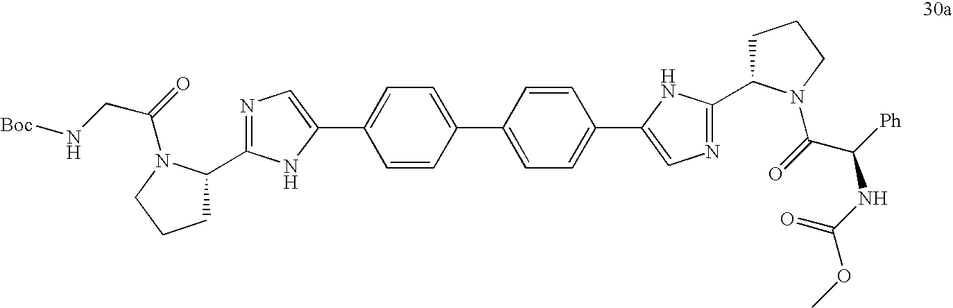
C1=CC(C2=CC=C(C3=CN=C(C4CCCN4C(=O)C([Ph])NC(OC)=O)N3)C=C2)=CC=C1C1=CN=C(C2CCCN2C(CN[Boc])=O)N1
